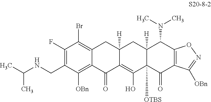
C1(F)=C(CNC(C)C)C([OBn])=C2C(=C1Br)CC1([H])C(=C(O)C3([OTBS])C([H])(C1)C(N(C)C)C1=C(C3=O)C([OBn])=NO1)C2=O
